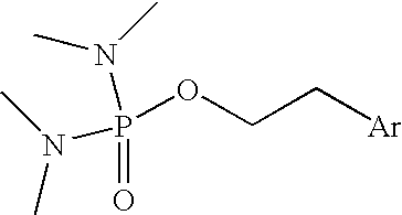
N(P(OCC[Ar])(=O)N(C)C)(C)C
